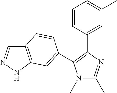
N1(C)C(C)=NC(C2=CC(C)=CC=C2)=C1C1=CC2=C(C=NN2)C=C1
